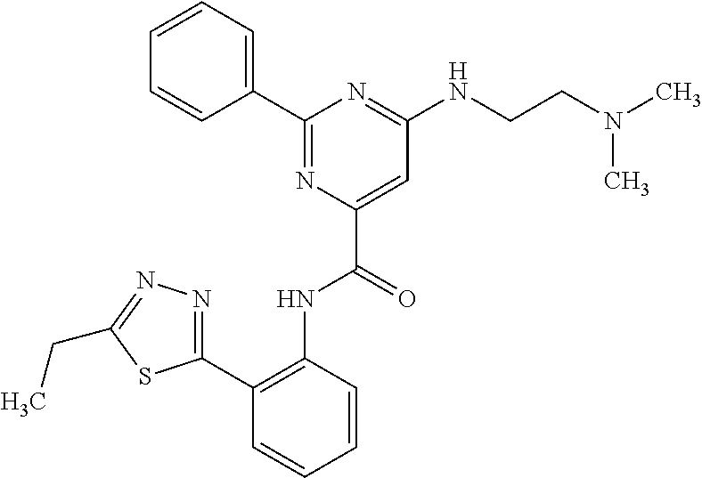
C1(C2=C(NC(C3=CC(NCCN(C)C)=NC(C4=CC=CC=C4)=N3)=O)C=CC=C2)=NN=C(CC)S1
